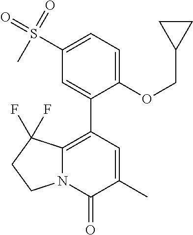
C1(OCC2CC2)=CC=C(S(=O)(=O)C)C=C1C1=C2N(C(=O)C(C)=C1)CCC2(F)F
